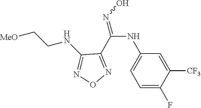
C1=C(F)C([CF3])=CC(NC(=NO)C2=NON=C2NCC[MeO])=C1
